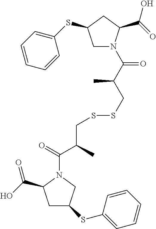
C1C(SC2=CC=CC=C2)CN(C(=O)C(C)CSSCC(C(=O)N2CC(SC3=CC=CC=C3)CC2C(=O)O)C)C1C(O)=O
